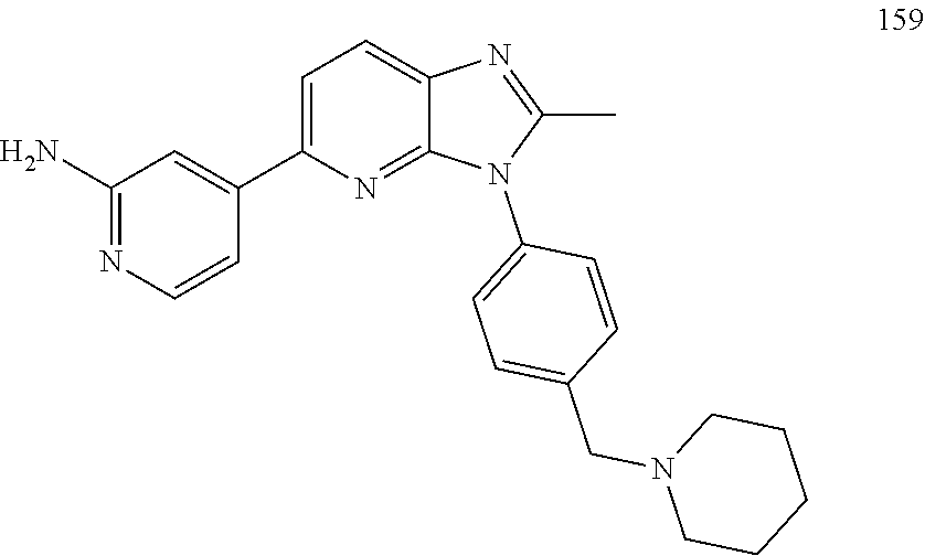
C1CN(CC2=CC=C(N3C(C)=NC4=CC=C(C5=CC(N)=NC=C5)N=C34)C=C2)CCC1
